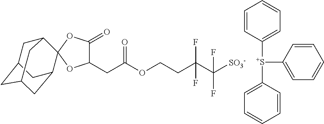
C1([S+](C2=CC=CC=C2)C2=CC=CC=C2)=CC=CC=C1.C(C(OCCC(C([SO3-])(F)F)(F)F)=O)C1C(=O)OC2(O1)C1CC3CC(CC2C3)C1
